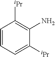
C1=CC=C([iPr])C([NH2])=C1[iPr]
